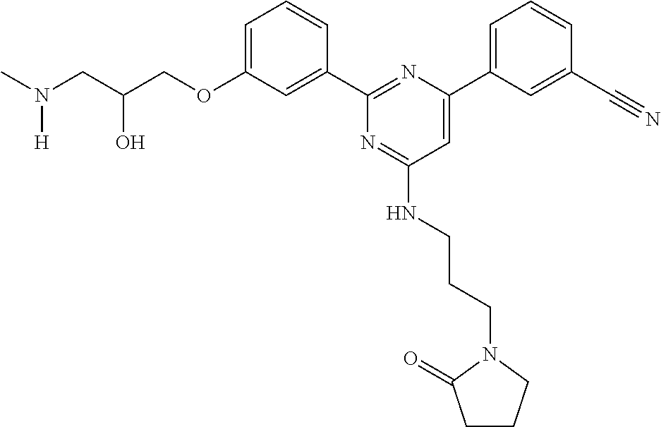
C1=C(OCC(CN(C)[H])O)C=C(C2=NC(C3=CC=CC(C#N)=C3)=CC(NCCCN3C(=O)CCC3)=N2)C=C1
